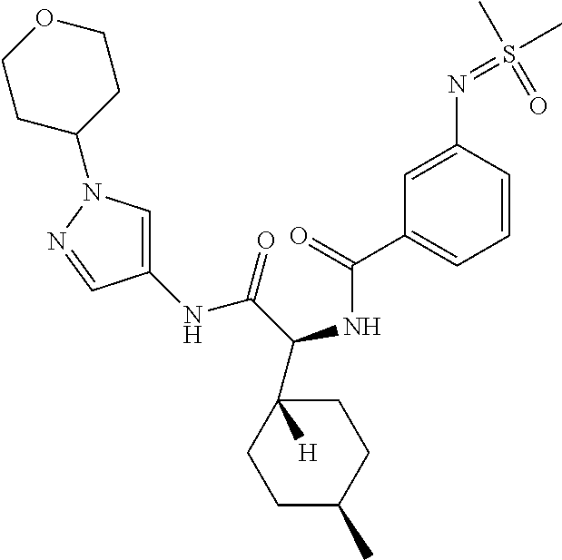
C1([H])(C(C(NC2=CN(C3CCOCC3)N=C2)=O)NC(C2=CC=CC(N=S(C)(C)=O)=C2)=O)CCC(C)CC1
